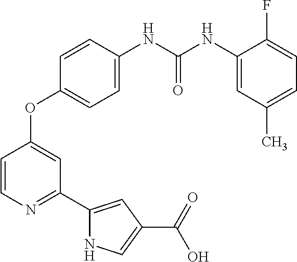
C1=CN=C(C2=CC(C(=O)O)=CN2)C=C1OC1=CC=C(NC(NC2=CC(C)=CC=C2F)=O)C=C1
